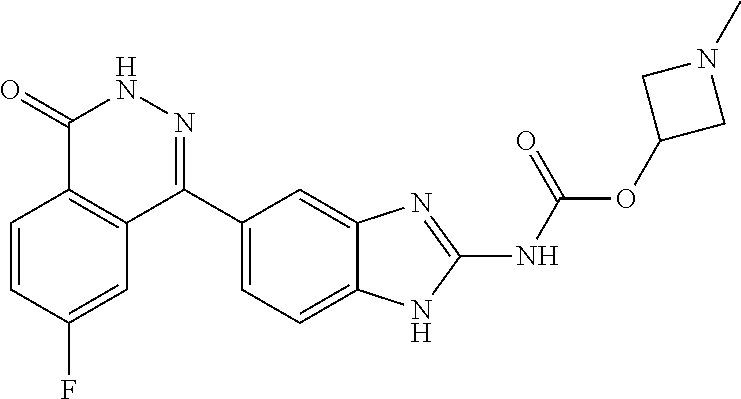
O(C1CN(C)C1)C(=O)NC1=NC2=CC(C3=NNC(=O)C4=C3C=C(F)C=C4)=CC=C2N1
